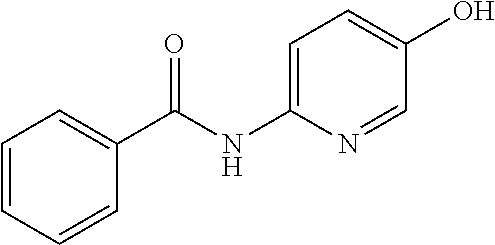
C1(C(NC2=CC=C(O)C=N2)=O)=CC=CC=C1
